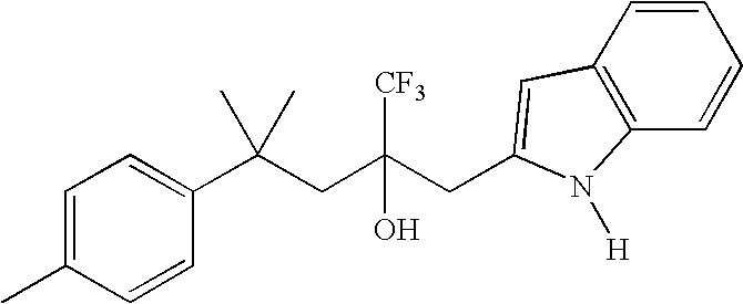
C1=C(C)C=CC(C(CC(CC2=CC3=C(C=CC=C3)N2[H])([CF3])O)(C)C)=C1
